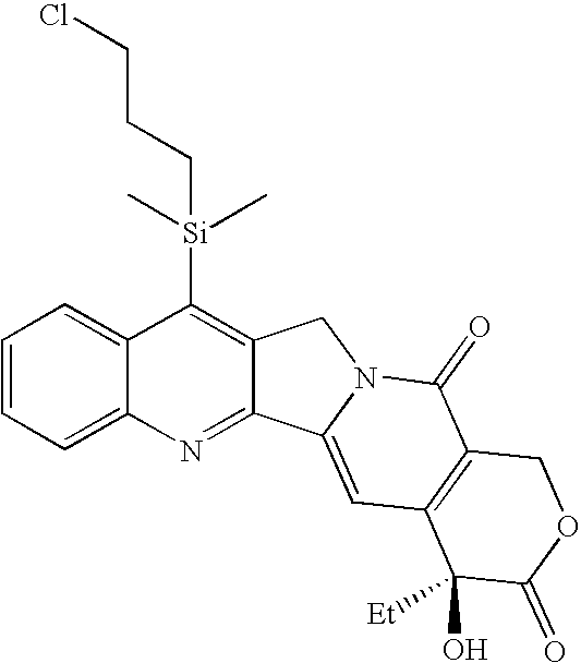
C1=CC=C2C(=C1)C([Si](C)(C)CCCCl)=C1C(=N2)C2=CC3=C(C(=O)N2C1)COC(=O)C3(O)[Et]
